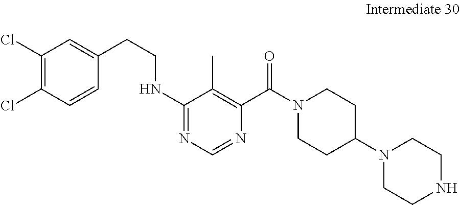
C1(Cl)=C(Cl)C=CC(CCNC2=NC=NC(C(N3CCC(N4CCNCC4)CC3)=O)=C2C)=C1
